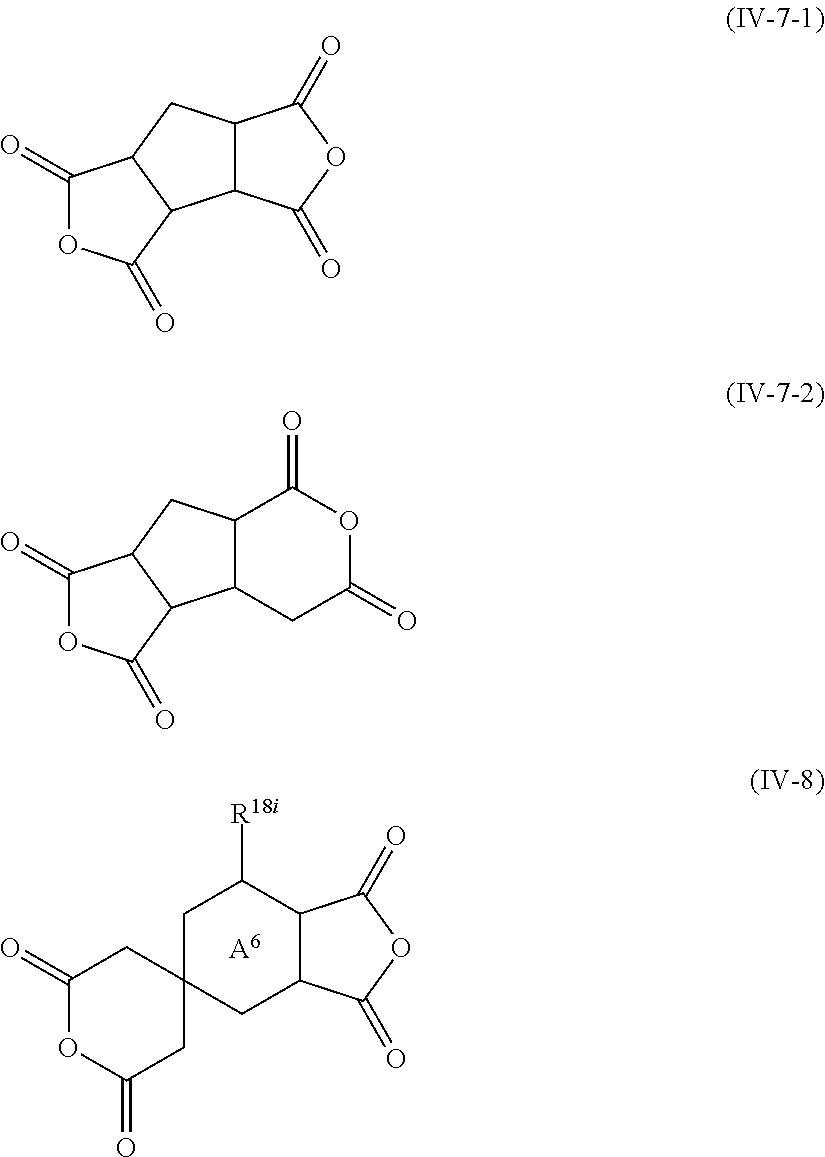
C1C2(CC3C(C1[R18i])C(=O)OC3=O)CC(=O)OC(=O)C2.[A6].C12C(CC3C1C(=O)OC3=O)C(=O)OC2=O.C12C(CC3C1C(=O)OC3=O)C(=O)OC(=O)C2
